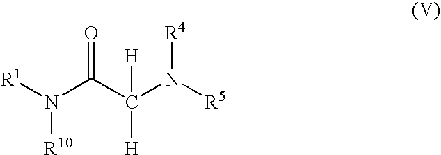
[R1]N(C(C(N([R5])[R4])([H])[H])=O)[R10]
